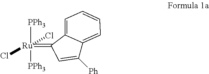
[Ru]([PPh3])([PPh3])(Cl)(Cl)=C1C2=CC=CC=C2C([Ph])=C1
